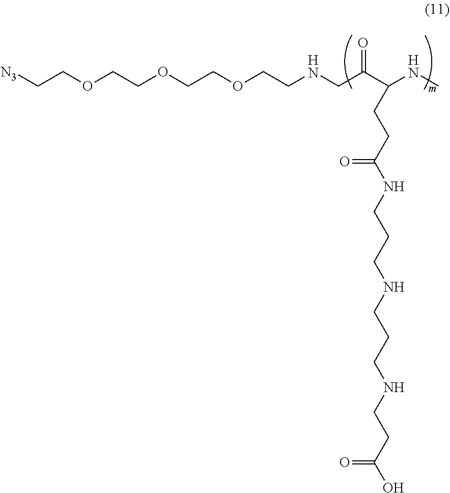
C(C(C(NC)CCC(NCCCNCCCNCCC(O)=O)=O)=O)NCCOCCOCCOCC[N3]
